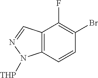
C12=C(C=CC(Br)=C1F)N([THP])N=C2
